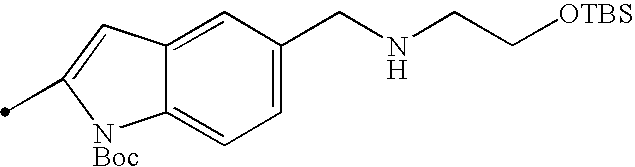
C12=CC(CNCC[OTBS])=CC=C1[NBoc]C(C)=C2
